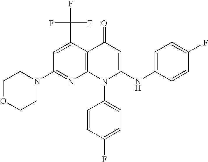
C1(N2CCOCC2)=NC2=C(C(C(F)(F)F)=C1)C(=O)C=C(NC1=CC=C(F)C=C1)N2C1=CC=C(F)C=C1
